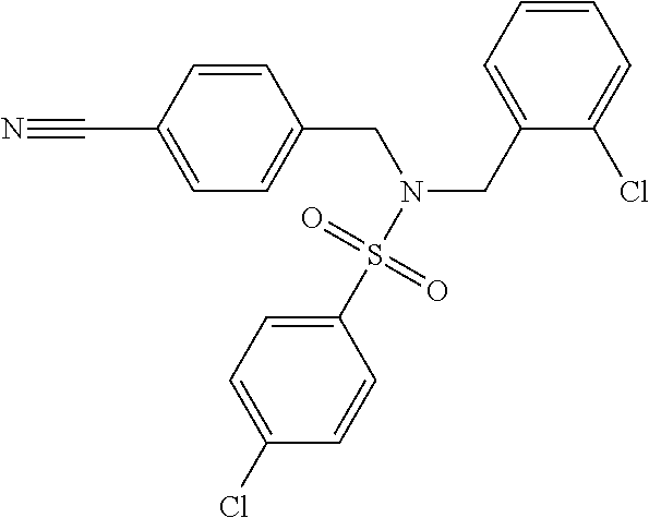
C1=CC(C#N)=CC=C1CN(CC1=CC=CC=C1Cl)S(C1=CC=C(Cl)C=C1)(=O)=O
